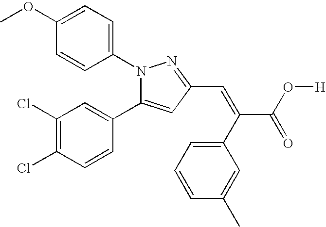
C1(OC)=CC=C(N2C(C3=CC(Cl)=C(Cl)C=C3)=CC(C=C(C(=O)O[H])C3=CC=CC(C)=C3)=N2)C=C1
